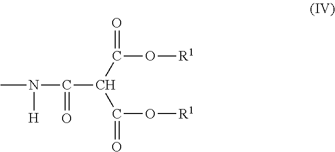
N(C)(C(C(C(O[R1])=O)C(O[R1])=O)=O)[H]
